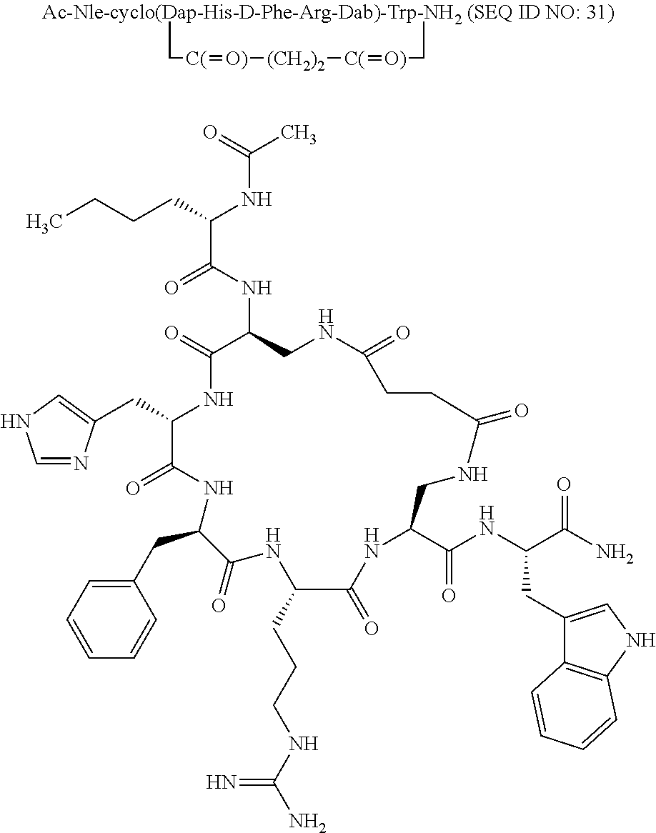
C([C(]=[O)][(CH2)2][C(]=[O)]CC)C.C(C1NC(=O)C(NC(C(CCCC)NC(C)=O)=O)CNC(=O)CCC(=O)NCC(C(NC(C(N)=O)CC2=CNC3=C2C=CC=C3)=O)NC(=O)C(CCCNC(N)=N)NC(=O)C(CC2=CC=CC=C2)NC1=O)C1=CNC=N1
